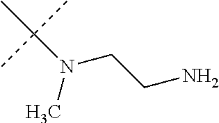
C(N(C)C(C)(C)C)CN
